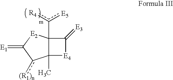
C12(c([R4])[E5])C(C)([E4]C1=[E3])c([(R1)n])C(=[E1])[E2]2
